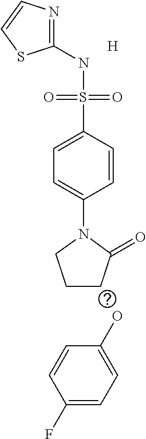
C1(NS(C2=CC=C(N3CCCC3=O)C=C2)(=O)=O)=NC=CS1.[H].OC1=CC=C(F)C=C1
